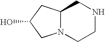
N12C(CC(O)C1)CNCC2
